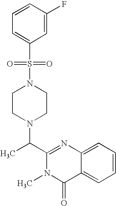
C1(C(N2CCN(S(C3=CC=CC(F)=C3)(=O)=O)CC2)C)=NC2=CC=CC=C2C(=O)N1C
